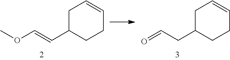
COC=CC1CCC=CC1.O=CCC1CCC=CC1
